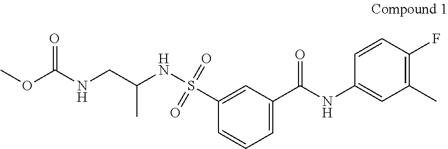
COC(NCC(NS(C1=CC(C(NC2=CC(C)=C(F)C=C2)=O)=CC=C1)(=O)=O)C)=O
